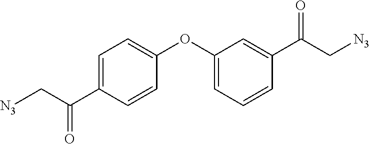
C1(OC2=CC=CC(C(C[N3])=O)=C2)=CC=C(C(C[N3])=O)C=C1
